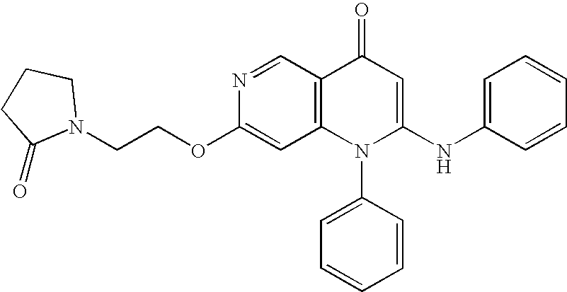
C1(OCCN2CCCC2=O)=CC2=C(C=N1)C(=O)C=C(NC1=CC=CC=C1)N2C1=CC=CC=C1
